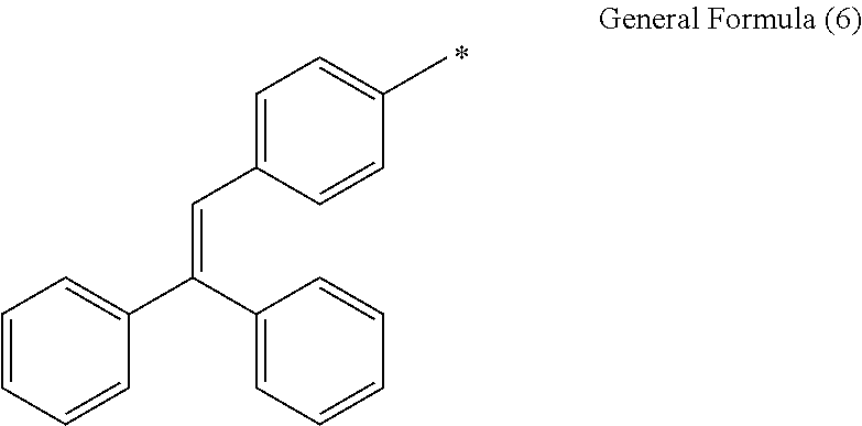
C1=CC=CC(C(C2=CC=CC=C2)=CC2=CC=C(C)C=C2)=C1
